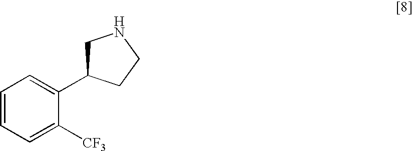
C1=CC=C([CF3])C(C2CNCC2)=C1
